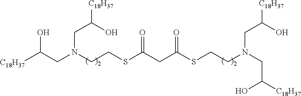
C(CN(CC(O)[C18H37])CCSC(CC(=O)SCCN(CC(O)[C18H37])CC(O)[C18H37])=O)(O)[C18H37]
